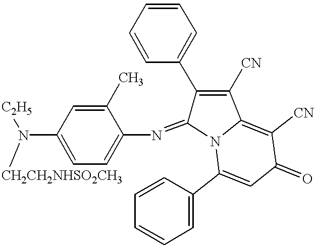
C1(C)=CC(N([C2H5])[CH2CH2NHSO2CH3])=CC=C1N=C1C(C2=CC=CC=C2)=C([CN])C2=C([CN])C(=O)C=C(C3=CC=CC=C3)N12
